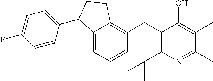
C1(CC2=C(C(C)C)N=C(C)C(C)=C2O)=C2C(=CC=C1)C(C1=CC=C(F)C=C1)CC2
